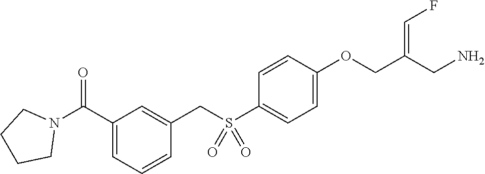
C1=CC(OCC(CN)=CF)=CC=C1S(CC1=CC(C(N2CCCC2)=O)=CC=C1)(=O)=O
